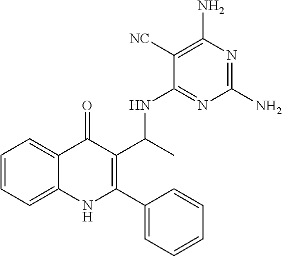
C1=CC=C2C(=C1)C(=O)C(C(C)NC1=NC(N)=NC(N)=C1[NC])=C(C1=CC=CC=C1)N2
